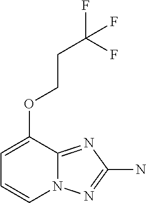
C1=CC=C(OCCC(F)(F)F)C2=NC(N)=NN12
